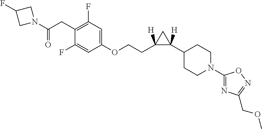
C1(OCCC2([H])C(C3CCN(C4=NC(COC)=NO4)CC3)([H])C2)=CC(F)=C(CC(N2CC(F)C2)=O)C(F)=C1
